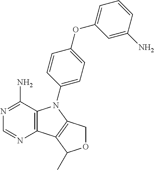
C12=C(C(N)=NC=N1)N(C1=CC=C(OC3=CC=CC(N)=C3)C=C1)C1=C2C(C)OC1
